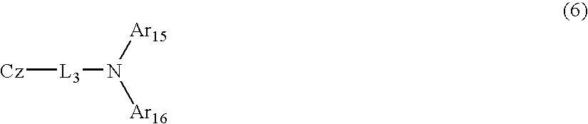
[L3](N([Ar15])[Ar16])[Cz]
